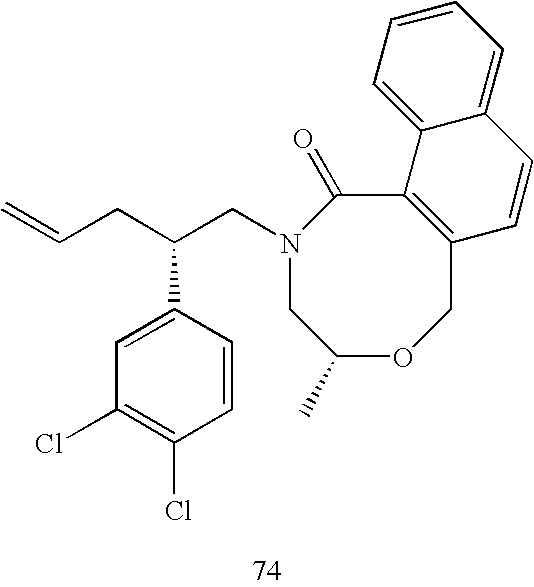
C1C(C)OCC2=C(C(=O)N1CC(CC=C)C1=CC(Cl)=C(Cl)C=C1)C1=CC=CC=C1C=C2
